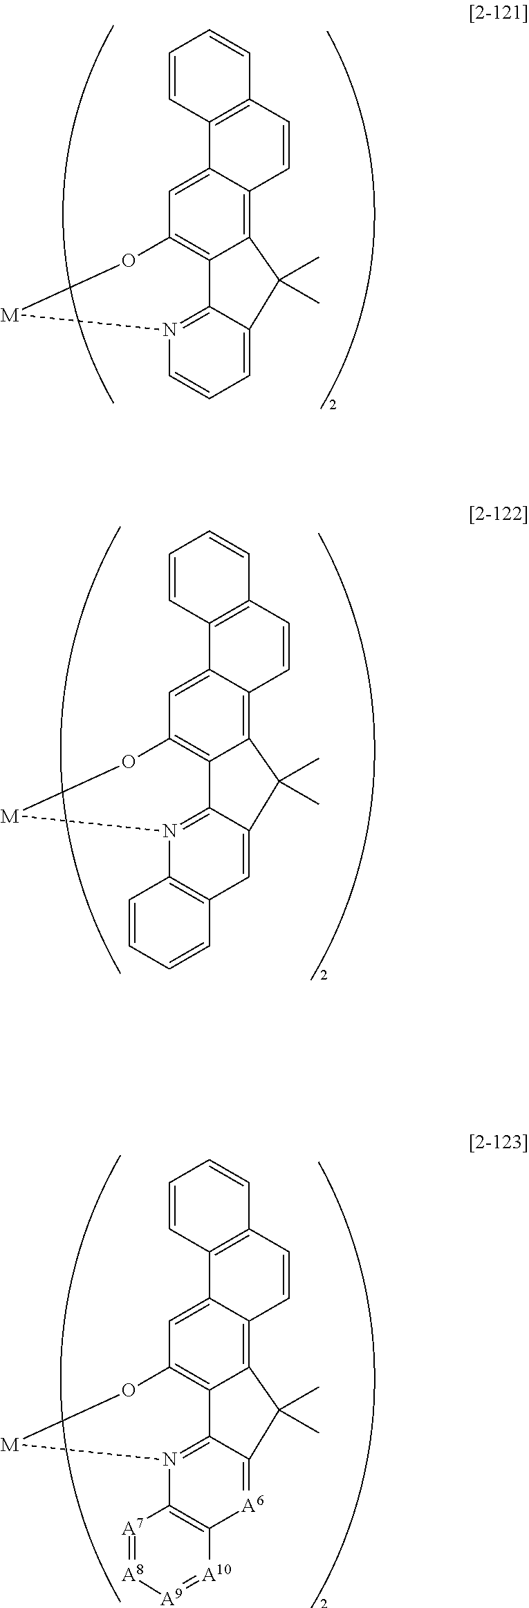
C12=C3C(=CC4=C1C1=N(C=CC=C1C2(C)C)[M]O4)C1=C(C=C3)C=CC=C1.C12=C3C(=CC4=C1C1=N(C5=C(C=C1C2(C)C)C=CC=C5)[M]O4)C1=C(C=C3)C=CC=C1.C12=C3C(=CC4=C1C1=N(C5=C([A6]=C1C2(C)C)[A10]=[A9][A8]=[A7]5)[M]O4)C1=C(C=C3)C=CC=C1
